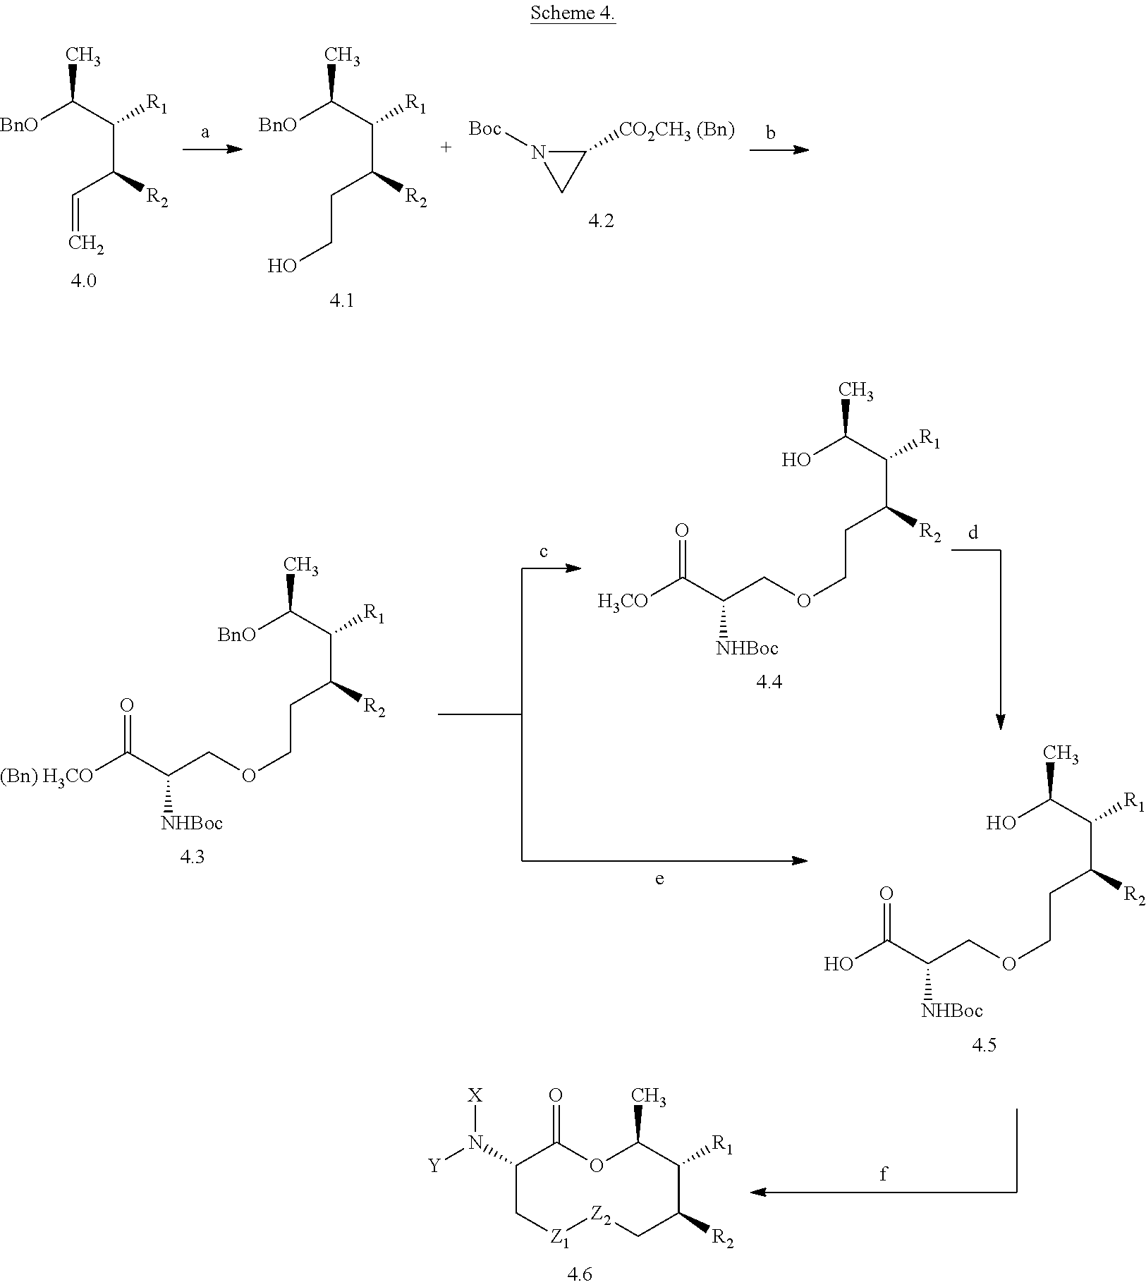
[BnO]C(C([R1])C([R2])C=C)C.[BnO]C(C([R1])C([R2])CCO)C.C1([CO2CH3 (Bn)])N([Boc])C1.[BnO]C(C([R1])C([R2])CCOCC(C(=O)[(Bn) H3CO])[NHBoc])C.OC(C([R1])C([R2])CCOCC(C(=O)[H3CO])[NHBoc])C.OC(C([R1])C([R2])CCOCC(C(=O)O)[NHBoc])C.C1(N([Y])[X])C[Z1][Z2]CC([R2])C([R1])C(C)OC1=O
